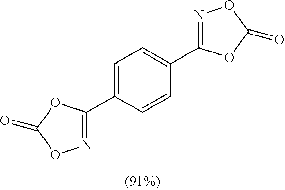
C1=C(C2=NOC(=O)O2)C=CC(C2=NOC(=O)O2)=C1
